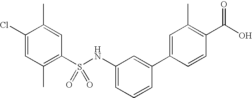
C1(Cl)=CC(C)=C(S(NC2=CC=CC(C3=CC(C)=C(C(O)=O)C=C3)=C2)(=O)=O)C=C1C
